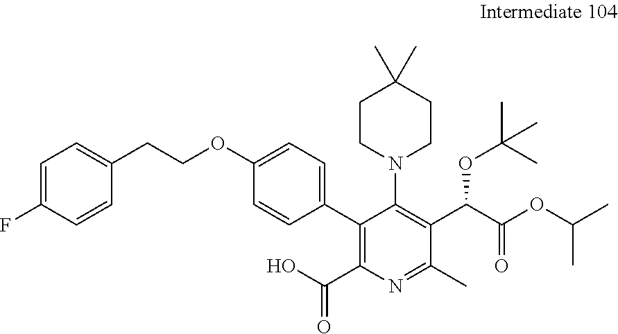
C1=C(F)C=CC(CCOC2=CC=C(C3=C(C(=O)O)N=C(C)C(C(C(OC(C)C)=O)OC(C)(C)C)=C3N3CCC(C)(C)CC3)C=C2)=C1
